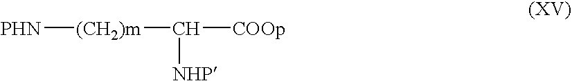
[PHN][(CH2)m]C([NHP])[COOp]
